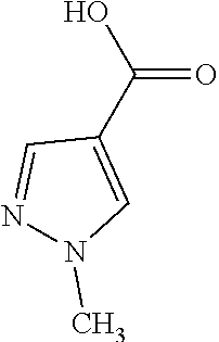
C1(C(O)=O)=CN(C)N=C1
